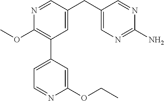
C1(OC)=C(C2=CC=NC(OCC)=C2)C=C(CC2=CN=C(N)N=C2)C=N1
